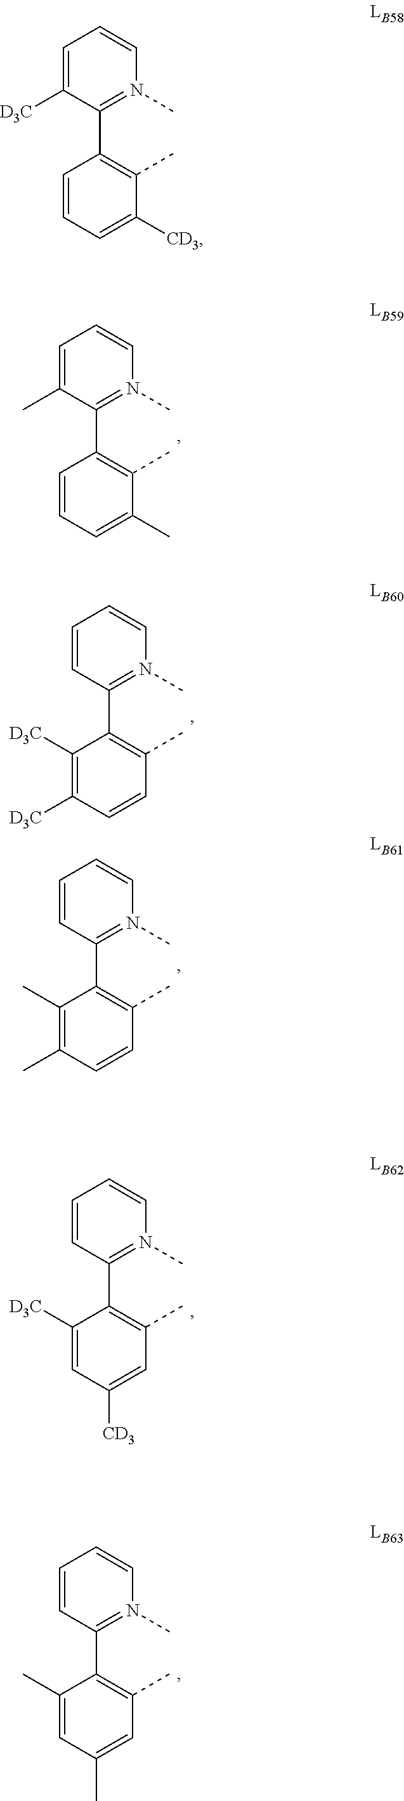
C1=C([D3C])C(C2=C(C)C([CD3])=CC=C2)=N(C)C=C1.C1=C(C)C(C2=C(C)C(C)=CC=C2)=N(C)C=C1.C1=CC(C2=C(C)C=CC([D3C])=C2[D3C])=N(C)C=C1.C1=CC(C2=C(C)C=CC(C)=C2C)=N(C)C=C1.C1=CC(C2=C(C)C=C([CD3])C=C2[D3C])=N(C)C=C1.C1=CC(C2=C(C)C=C(C)C=C2C)=N(C)C=C1
